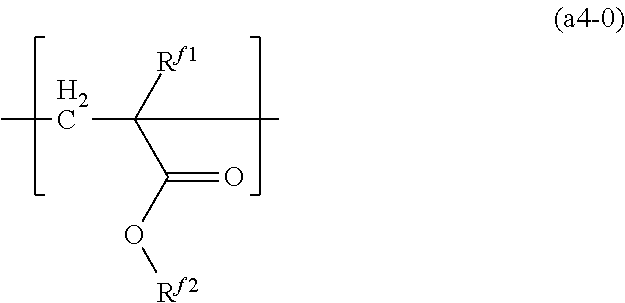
C(C(O[Rf2])=O)([Rf1])(C)CC
